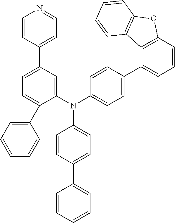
C1=CC=CC=C1C1=CC=C(N(C2=CC(C3=CC=NC=C3)=CC=C2C2=CC=CC=C2)C2=CC=C(C3=CC=CC4=C3C3=C(O4)C=CC=C3)C=C2)C=C1
